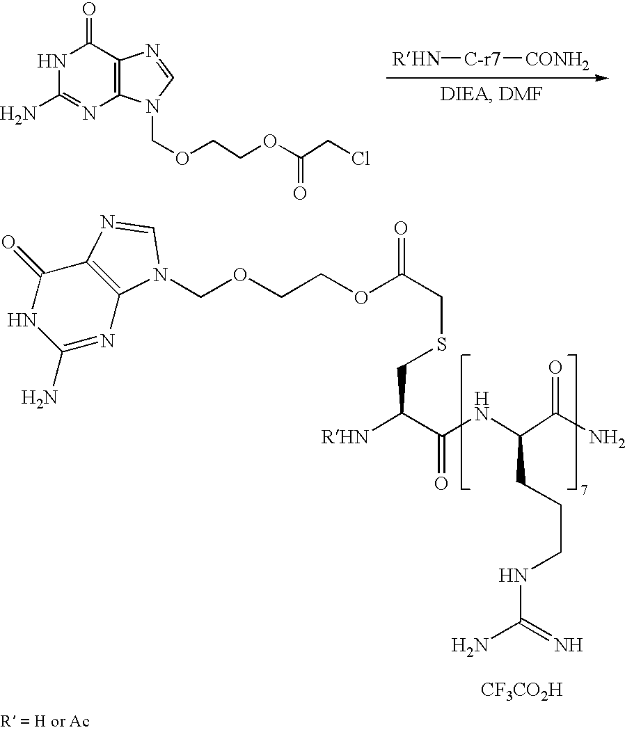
C1(=O)NC(N)=NC2=C1N=CN2COCCOC(CSCC(C(NC(C(N)=O)CCCNC(N)=N)=O)[RHN])=O.[CF3CO2H].C1(=O)NC(N)=NC2=C1N=CN2COCCOC(CCl)=O.[RHN][C-r7][CONH2]
